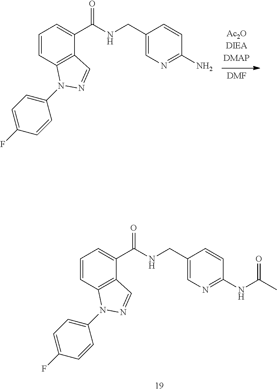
C1=CC2=C(C(C(NCC3=CN=C(NC(C)=O)C=C3)=O)=C1)C=NN2C1=CC=C(F)C=C1.C1=CC2=C(C(C(NCC3=CN=C(N)C=C3)=O)=C1)C=NN2C1=CC=C(F)C=C1.[DMF]
